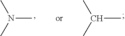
C(C)(C)C.N(C)(C)C
